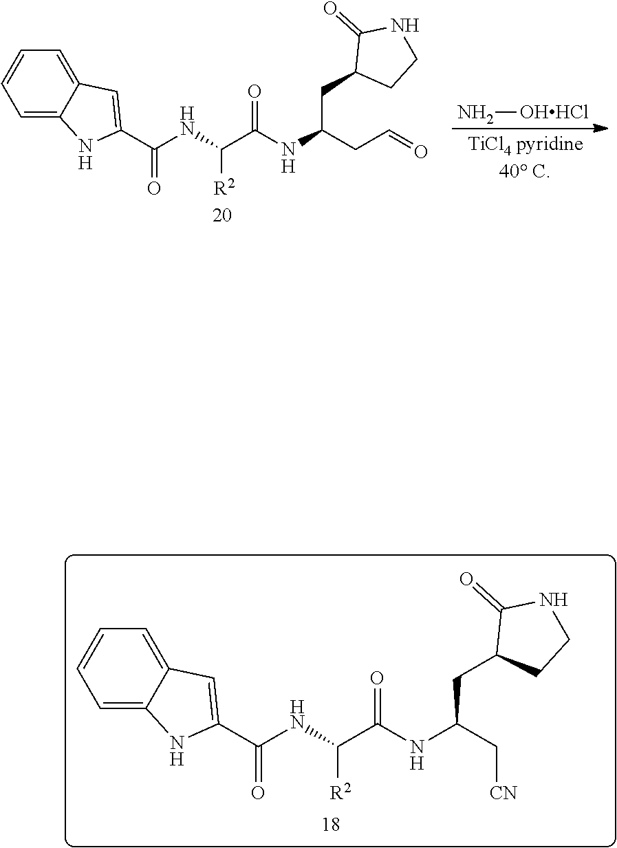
C1=C2C(=CC=C1)C=C(C(=O)NC(C(=O)NC(CC1C(=O)NCC1)C[CN])[R2])N2.C1=C2C(=CC=C1)C=C(C(=O)NC(C(=O)NC(CC1C(=O)NCC1)CC=O)[R2])N2.N[OHHCl]
